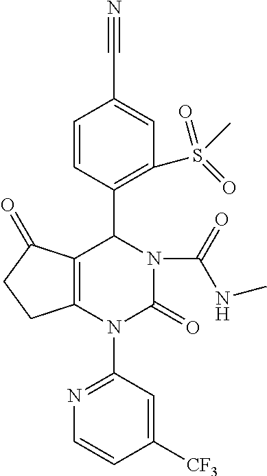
N1=C(N2C3=C(C(=O)CC3)C(C3=C(S(C)(=O)=O)C=C(C#N)C=C3)N(C(=O)NC)C2=O)C=C([CF3])C=C1
